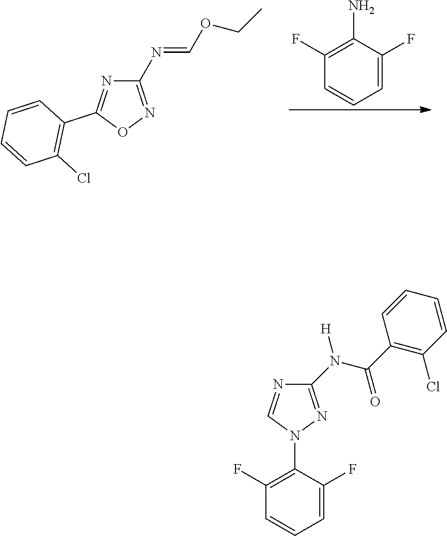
C1(N([H])C(=O)C2=C(Cl)C=CC=C2)=NN(C2=C(F)C=CC=C2F)C=N1.NC1=C(F)C=CC=C1F.C1(N=COCC)=NOC(C2=C(Cl)C=CC=C2)=N1
